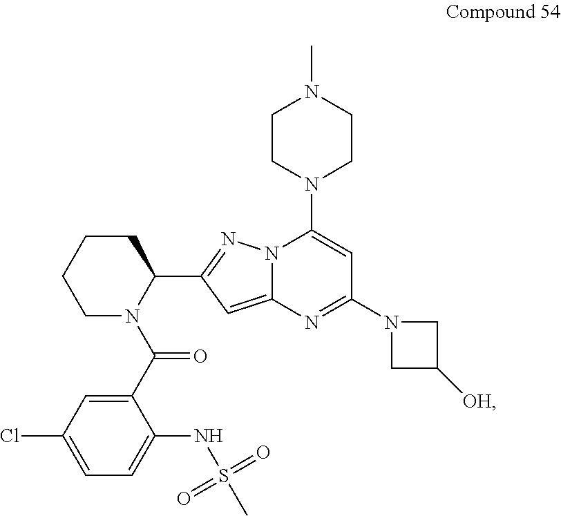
C1(C(N2C(C3=NN4C(=C3)N=C(N3CC([OH])C3)C=C4N3CCN(C)CC3)CCCC2)=O)=CC(Cl)=CC=C1NS(C)(=O)=O
